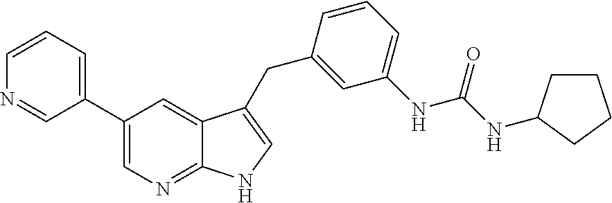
C1=C(C2=CC=CN=C2)C=C2C(=N1)NC=C2CC1=CC(NC(NC2CCCC2)=O)=CC=C1
